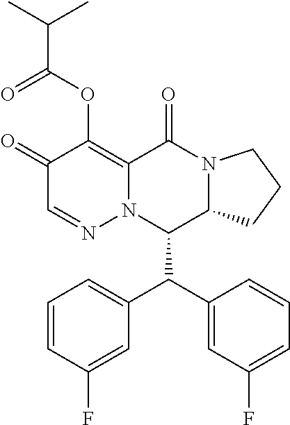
C1(=O)C=NN2C(=C1OC(C(C)C)=O)C(=O)N1C(C2C(C2=CC(F)=CC=C2)C2=CC=CC(F)=C2)CCC1
